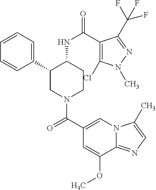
C1(C2CN(C(C3=CN4C(=NC=C4C)C(OC)=C3)=O)CCC2NC(=O)C2=C(Cl)N(C)N=C2C(F)(F)F)=CC=CC=C1
